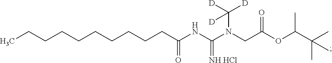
C(CCCCCCCC(=O)NC(N(CC(OC(C(C)(C)C)C)=O)C([D])([D])[D])=[NH HCl])CC
